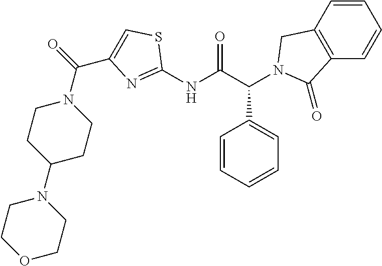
C1(NC(C(C2=CC=CC=C2)N2CC3=C(C=CC=C3)C2=O)=O)=NC(C(=O)N2CCC(N3CCOCC3)CC2)=CS1
